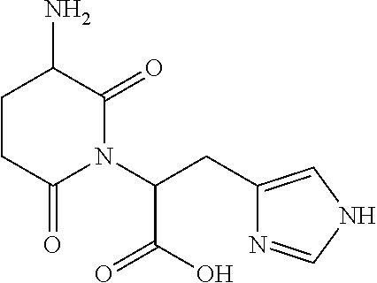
C1CC(N)C(=O)N(C(CC2=CNC=N2)C(=O)O)C1=O
